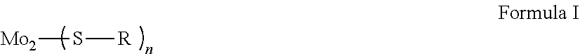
[Mo2]S[R]
